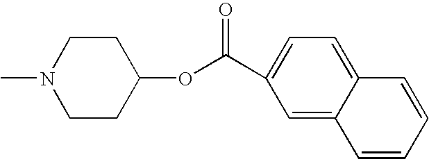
C1CN(C)CCC1OC(=O)C1=CC=C2C(=C1)C=CC=C2
